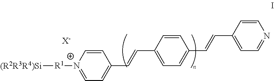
C1=C[N+]([R1][(R2R3R4)Si])=CC=C1C=CC1=CC=C(C=CC2=CC=NC=C2)C=C1.[X-]
